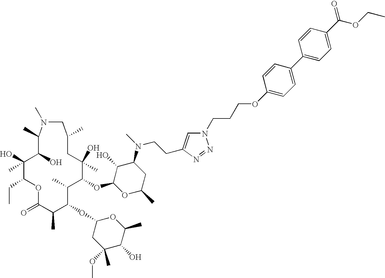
C1(O)(C)C(CC)OC(=O)C(C)C(OC2CC(OC)(C)C(O)C(C)O2)C(C)C(OC2C(O)C(N(CCC3=CN(CCCOC4=CC=C(C5=CC=C(C(=O)OCC)C=C5)C=C4)N=N3)C)CC(C)O2)C(C)(O)CC(C)CN(C)C(C)C1O
